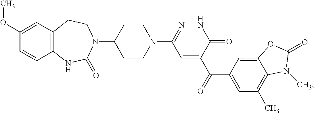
C12=C(NC(=O)N(C3CCN(C4=NNC(=O)C(C(C5=CC(C)=C6C(=C5)OC(=O)N6C)=O)=C4)CC3)CC1)C=CC(OC)=C2
